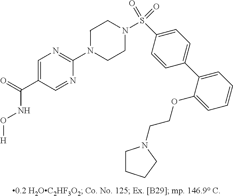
N1(C2=NC=C(C(NO[H])=O)C=N2)CCN(S(C2=CC=C(C3=CC=CC=C3OCCN3CCCC3)C=C2)(=O)=O)CC1
